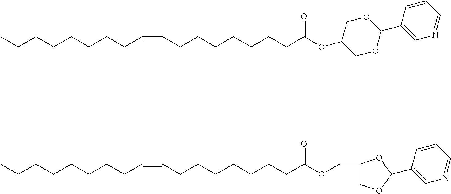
CCCCCCCCC=CCCCCCCCC(=O)OC1COC(C2=CN=CC=C2)OC1.CCCCCCCCC=CCCCCCCCC(=O)OCC1COC(C2=CN=CC=C2)O1
